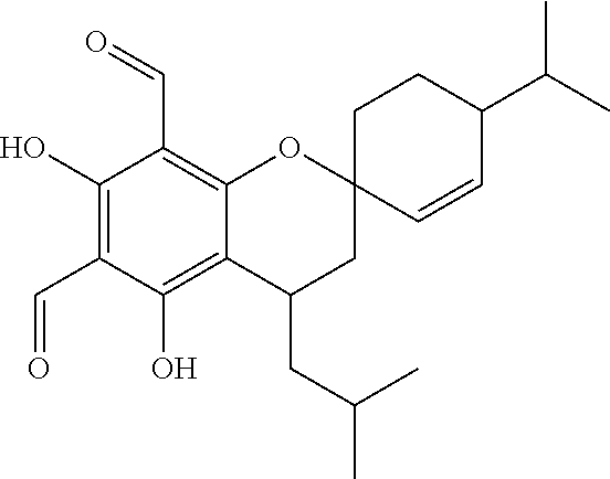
C1(O)=C(C=O)C(O)=C2C(=C1C=O)OC1(CC2CC(C)C)C=CC(C(C)C)CC1
